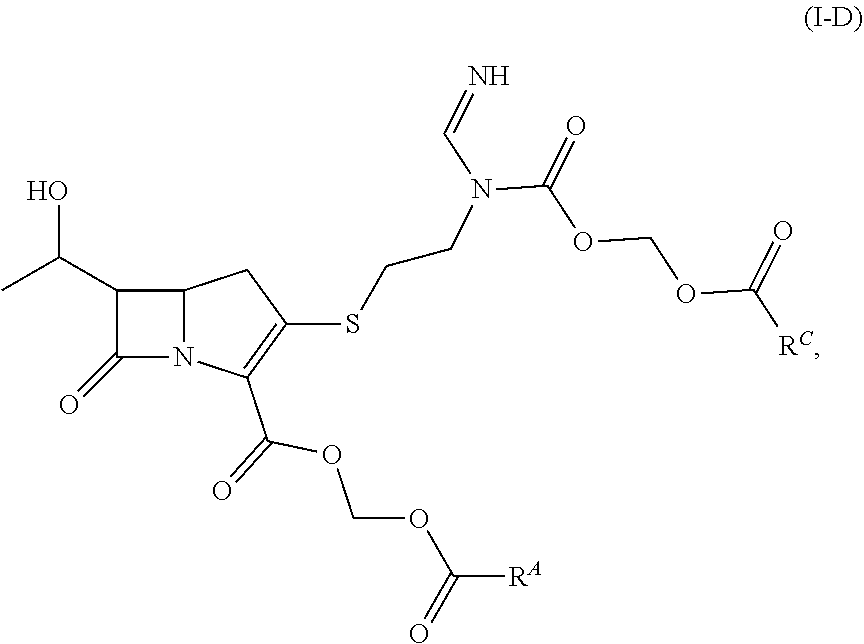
C1(=O)N2C(C1C(C)O)CC(SCCN(C(OCOC([RC])=O)=O)C=N)=C2C(=O)OCOC([RA])=O
